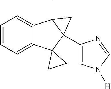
C1=C2C(=CC=C1)C1(C)C(C3=CN([H])C=N3)(C23CC3)C1
